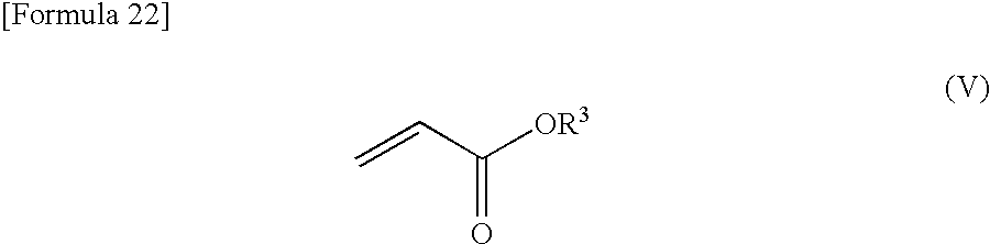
C=CC([OR3])=O
